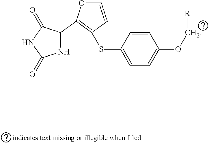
N1C(C2=C(SC3=CC=C(OC[R])C=C3)C=CO2)C(=O)NC1=O
